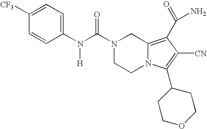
N(C(=O)N1CCN2C(=C(C(N)=O)C([CN])=C2C2CCOCC2)C1)([H])C1=CC=C([CF3])C=C1
